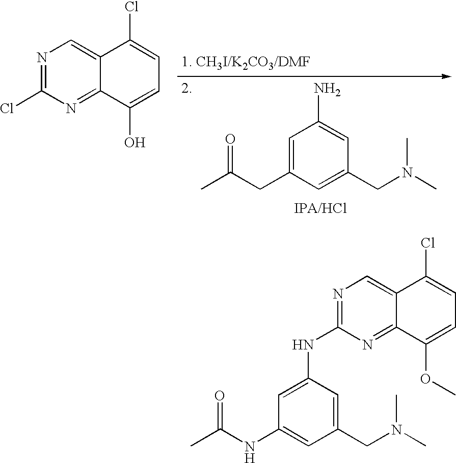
N1=C(Cl)N=C2C(=C1)C(Cl)=CC=C2O.CC(CC1=CC(N)=CC(CN(C)C)=C1)=O.N1=C(NC2=CC(NC(C)=O)=CC(CN(C)C)=C2)N=C2C(=C1)C(Cl)=CC=C2OC
